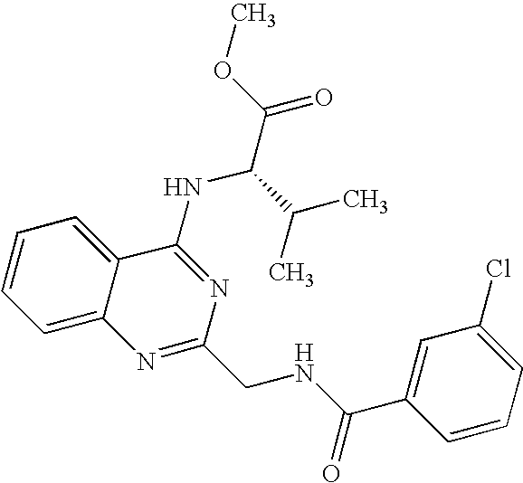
C12=CC=CC=C1C(NC(C(=O)OC)C(C)C)=NC(CNC(C1=CC(Cl)=CC=C1)=O)=N2
